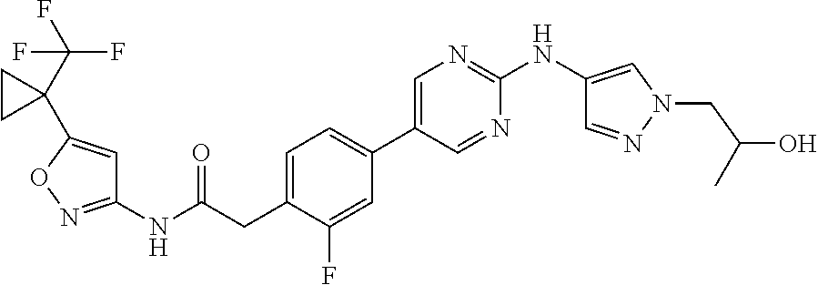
C1=C(CC(NC2=NOC(C3(C(F)(F)F)CC3)=C2)=O)C(F)=CC(C2=CN=C(NC3=CN(CC(O)C)N=C3)N=C2)=C1
